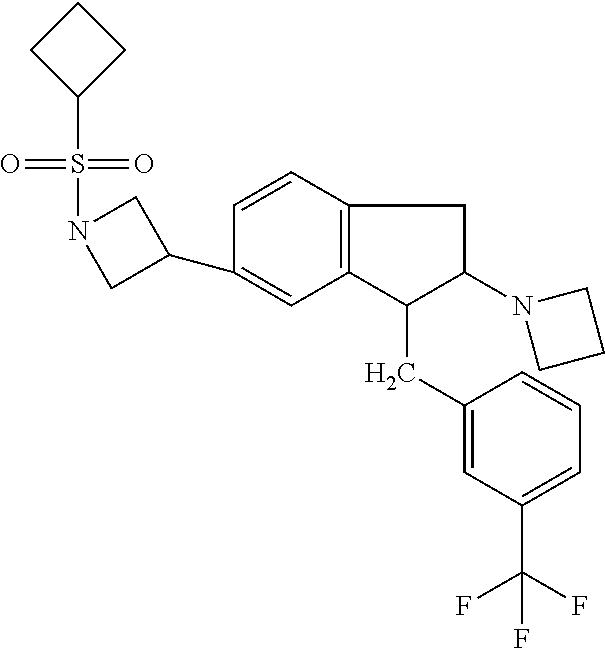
S(C1CCC1)(=O)(=O)N1CC(C2=CC3=C(C=C2)CC(N2CCC2)C3CC2=CC(C(F)(F)F)=CC=C2)C1
